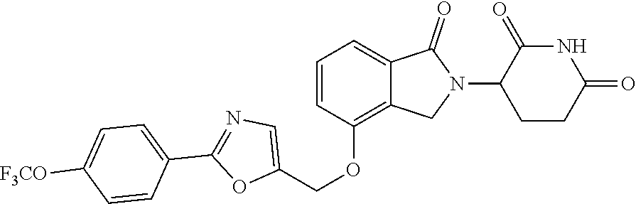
C1=CC(OCC2=CN=C(C3=CC=C([F3CO])C=C3)O2)=C2C(=C1)C(=O)N(C1CCC(=O)NC1=O)C2
